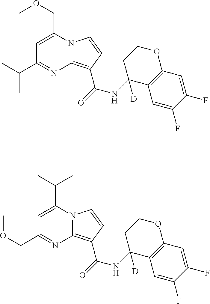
C1=C(COC)N2C(=C(C(NC3([D])C4=C(OCC3)C=C(F)C(F)=C4)=O)C=C2)N=C1C(C)C.C1=C(C(C)C)N2C(=C(C(NC3([D])C4=C(OCC3)C=C(F)C(F)=C4)=O)C=C2)N=C1COC
